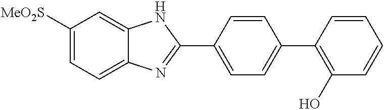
C1([MeO2S])=CC=C2C(=C1)NC(C1=CC=C(C3=C(O)C=CC=C3)C=C1)=N2
